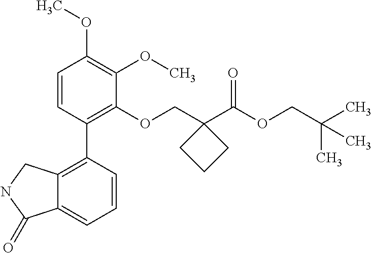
C1=CC(C2=C3C(=CC=C2)C(=O)NC3)=C(OCC2(C(OCC(C)(C)C)=O)CCC2)C(OC)=C1OC
